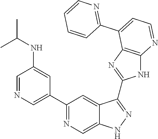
C1=NC=C(C2=NC=C3C(=C2)C(C2=NC4=C(N2)N=CC=C4C2=NC=CC=C2)=NN3)C=C1NC(C)C
